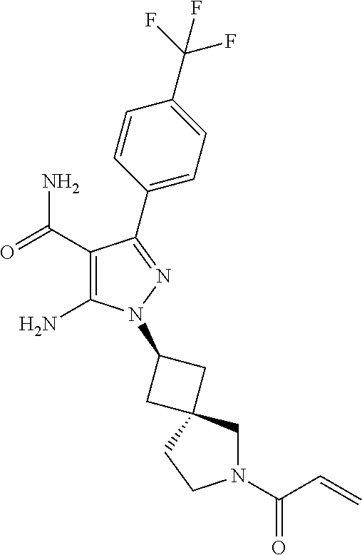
C1(C(=O)N)=C(N)N(C2CC3(C2)CN(C(C=C)=O)CC3)N=C1C1=CC=C(C(F)(F)F)C=C1
